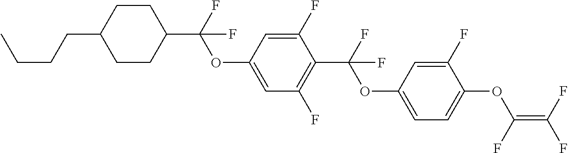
C(C1CCC(C(F)(OC2=CC(F)=C(C(OC3=CC=C(OC(=C(F)F)F)C(F)=C3)(F)F)C(F)=C2)F)CC1)CCC
